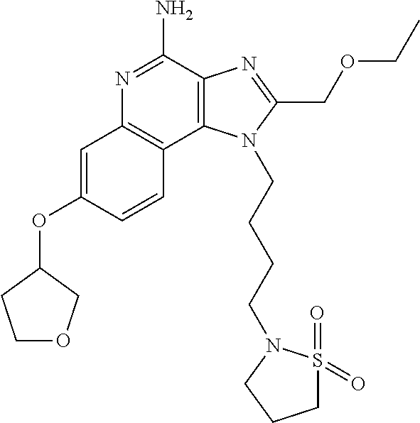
C12=C(C(N)=NC3=C1C=CC(OC1COCC1)=C3)N=C(COCC)N2CCCCN1S(=O)(=O)CCC1
